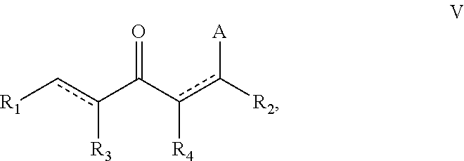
c([R3])(C(c([R4])c([R2])[A])=O)c[R1]
